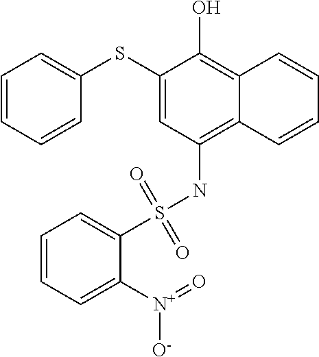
C1=CC=CC(SC2=CC(NS(C3=CC=CC=C3[N+](=O)[O-])(=O)=O)=C3C(=C2O)C=CC=C3)=C1
